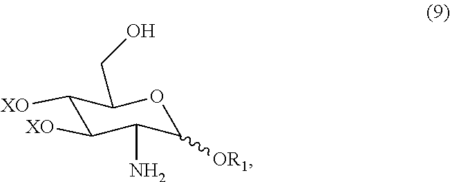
C1([XO])C([XO])C(N)C([OR1])OC1CO
